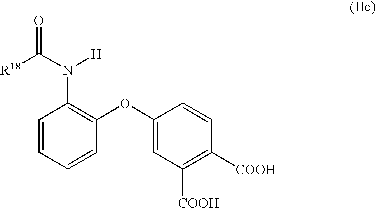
C1=CC=CC(N([H])C([R18])=O)=C1OC1=CC([COOH])=C([COOH])C=C1
